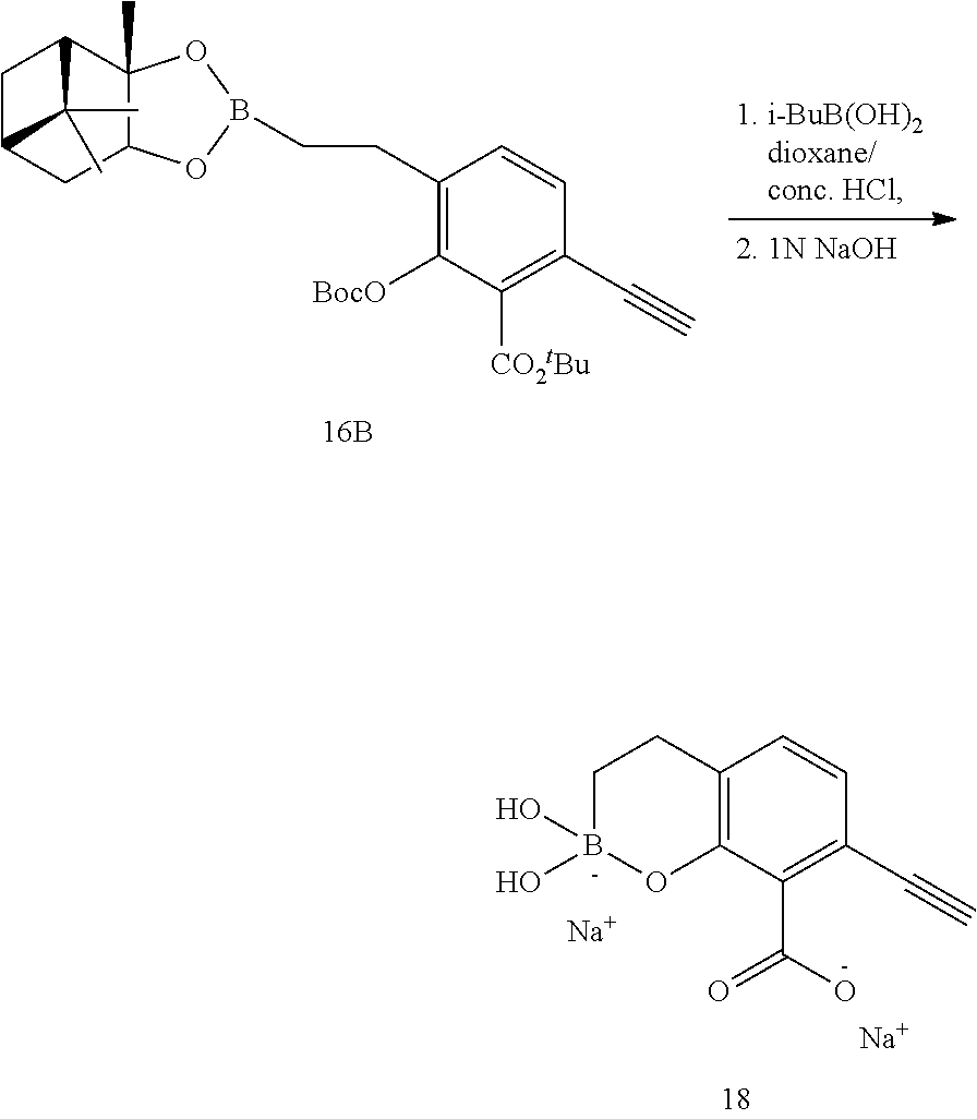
[Na].[Na].C1B(O)(O)OC2=C(C1)C=CC(C#C)=C2C(O)=O.[BocO]C1=C(CCB2OC3C(C)(O2)C2CC(C3)C2(C)C)C=CC(C#C)=C1[CO2tBu]
